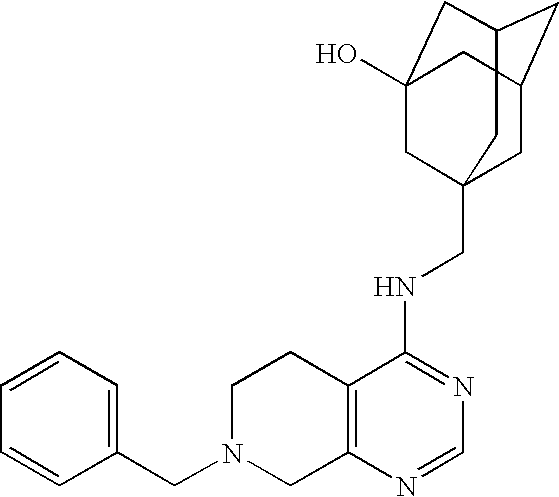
C12=C(N=CN=C1NCC13CC4CC(CC(O)(C1)C4)C3)CN(CC1=CC=CC=C1)CC2
